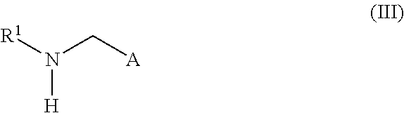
[R1]N(C[A])[H]
